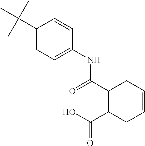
C1(C(C)(C)C)=CC=C(NC(C2C(C(O)=O)CC=CC2)=O)C=C1
